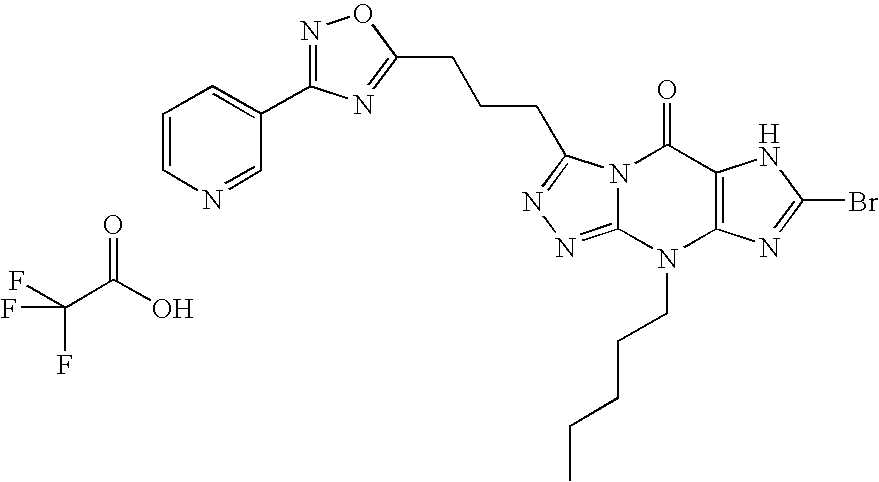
N12C(=NN=C1CCCC1=NC(C3=CC=CN=C3)=NO1)N(CCCCC)C1=C(C2=O)NC(Br)=N1.C(C(O)=O)(F)(F)F
